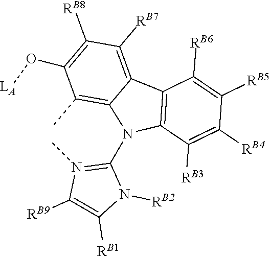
C1(N2C3=C(C)C(O[LA])=C([RB8])C([RB7])=C3C3=C2C([RB3])=C([RB4])C([RB5])=C3[RB6])=N(C)C([RB9])=C([RB1])N1[RB2]
